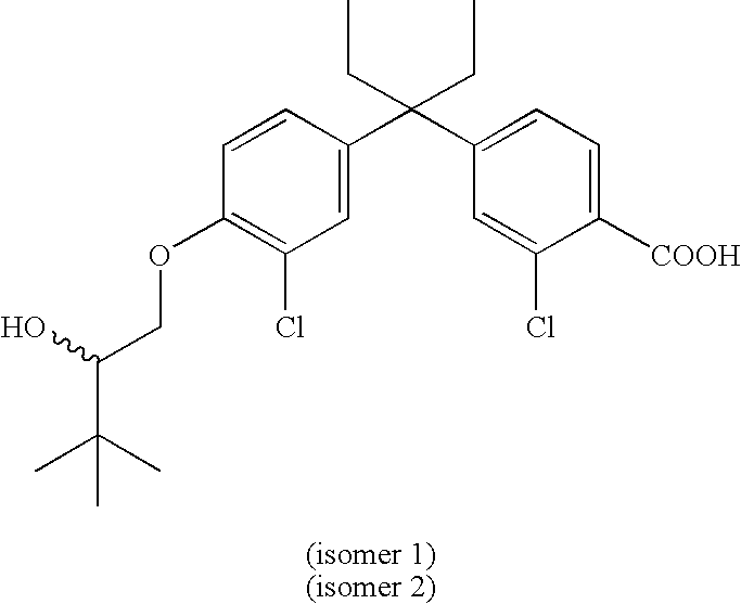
C1=C(C(C2=CC=C([COOH])C(Cl)=C2)(CC)CC)C=CC(OCC(C(C)(C)C)O)=C1Cl
